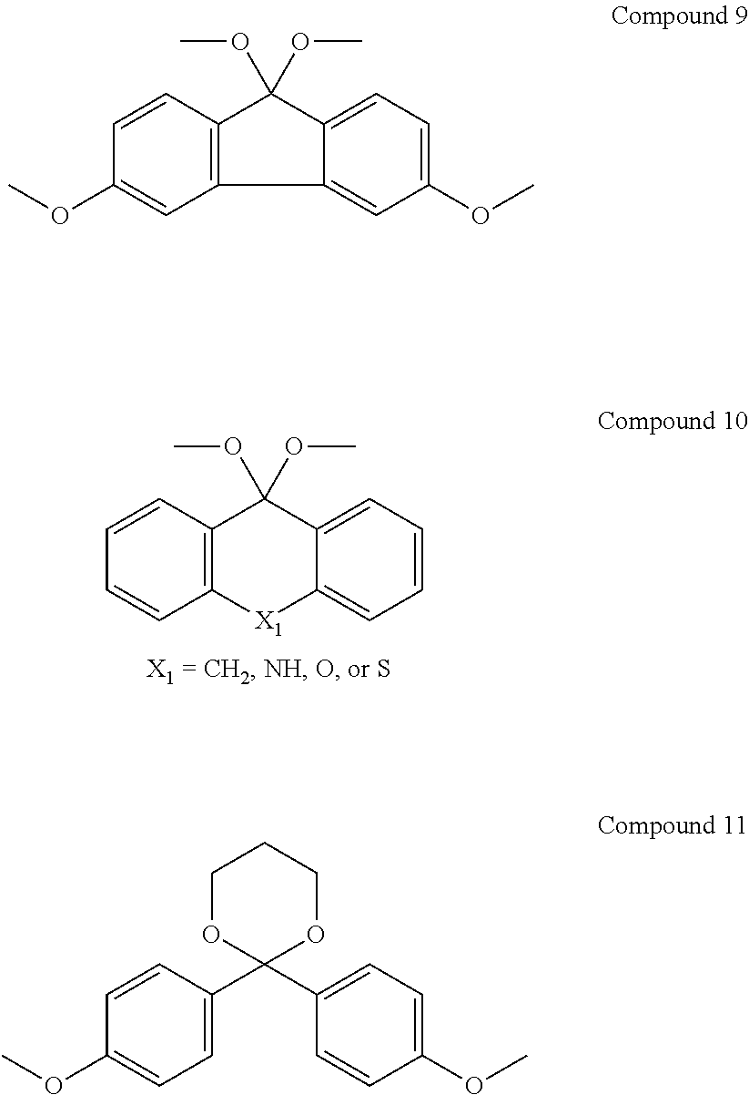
C1=CC2=C(C=C1)[X1]C1=CC=CC=C1C2(OC)OC.C1=CC2=C(C=C1OC)C1=CC(OC)=CC=C1C2(OC)OC.C1=CC(C2(C3=CC=C(OC)C=C3)OCCCO2)=CC=C1OC
